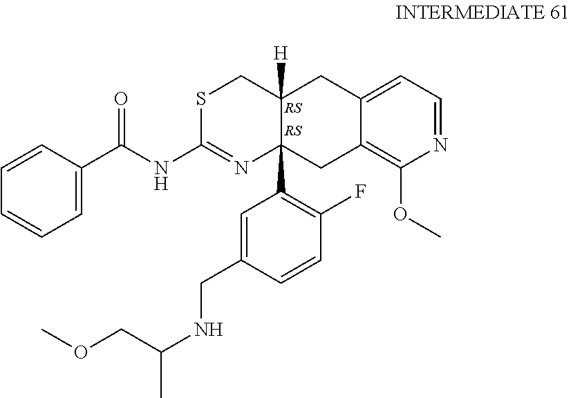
N1=CC=C2C(=C1OC)CC1(C3=C(F)C=CC(CNC(C)COC)=C3)C([H])(C2)CSC(NC(C2=CC=CC=C2)=O)=N1
